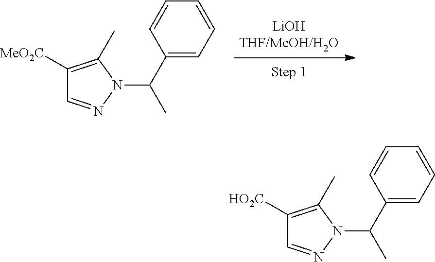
C1([MeO2C])=C(C)N(C(C)C2=CC=CC=C2)N=C1.C1([HO2C])=C(C)N(C(C)C2=CC=CC=C2)N=C1
